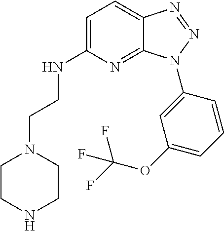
C1=C(NCCN2CCNCC2)N=C2C(=C1)N=NN2C1=CC(OC(F)(F)F)=CC=C1
